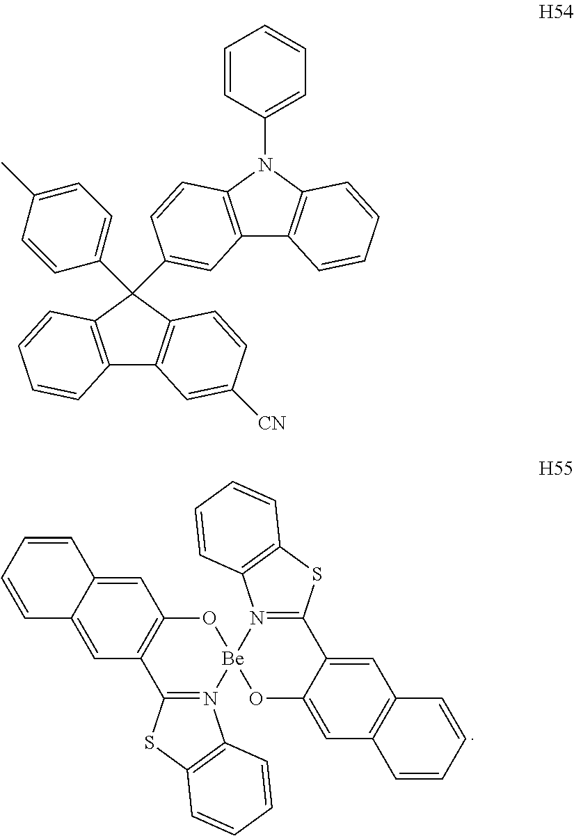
C1=C2C(=CC3=C1O[Be]1(N4=C3SC3=C4C=CC=C3)N3=C(C4=CC5=C(C=C4O1)C=CC=C5)SC1=C3C=CC=C1)C=CC=C2.C12=C(C(C3=CC=C(C)C=C3)(C3=CC4=C(N(C5=CC=CC=C5)C5=C4C=CC=C5)C=C3)C3=C1C=CC=C3)C=CC([CN])=C2
